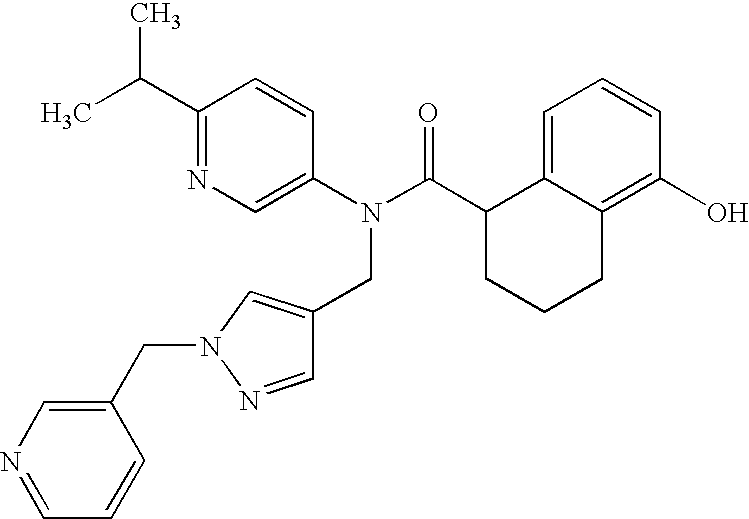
C1(C(C)C)=NC=C(N(C(C2CCCC3=C(O)C=CC=C23)=O)CC2=CN(CC3=CN=CC=C3)N=C2)C=C1
